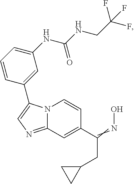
N12C(=NC=C1C1=CC(NC(NCC(F)(F)F)=O)=CC=C1)C=C(C(=NO)CC1CC1)C=C2
